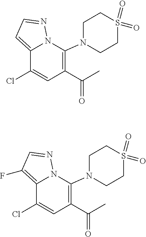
N1=CC=C2C(Cl)=CC(C(C)=O)=C(N3CCS(=O)(=O)CC3)N12.N1=CC(F)=C2C(Cl)=CC(C(C)=O)=C(N3CCS(=O)(=O)CC3)N12
